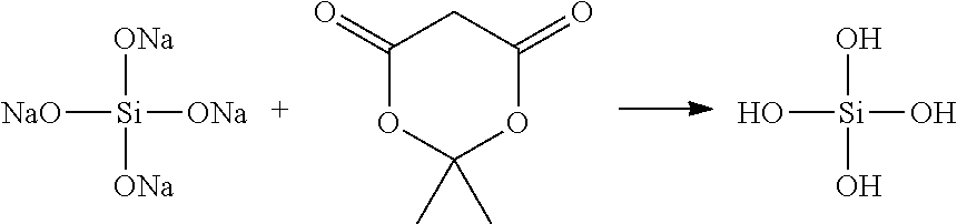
[NaO][Si]([ONa])([ONa])[ONa].C1(=O)OC(C)(C)OC(=O)C1.O[Si](O)(O)O
